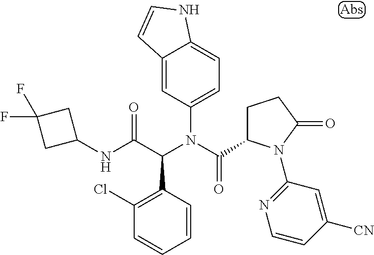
C1(N(C(C2CCC(=O)N2C2=NC=CC([CN])=C2)=O)C(C(NC2CC(F)(F)C2)=O)C2=C(Cl)C=CC=C2)=CC=C2C(=C1)C=CN2
